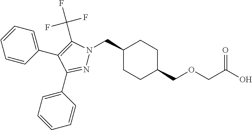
C1(CN2N=C(C3=CC=CC=C3)C(C3=CC=CC=C3)=C2C(F)(F)F)CCC(COCC(O)=O)CC1
